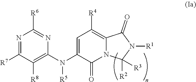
N1=C([R7])C([R8])=C(N(C2=CC([R4])=C3N(C2=O)C([R2])([R3])N([R1])C3=O)[R5])N=C1[R6]
